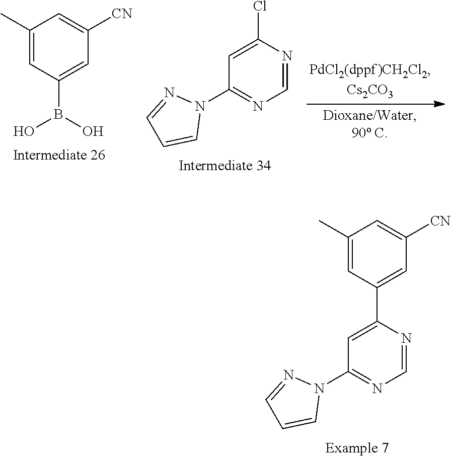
C1(C)=CC(B(O)O)=CC([CN])=C1.C1=C(Cl)N=CN=C1N1N=CC=C1.C1(C2=CC([CN])=CC(C)=C2)=CC(N2N=CC=C2)=NC=N1
